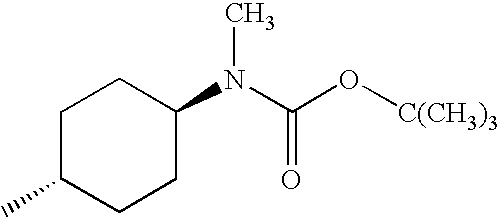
C1C(C)CCC(N(C(=O)O[C(CH3)3])C)C1
